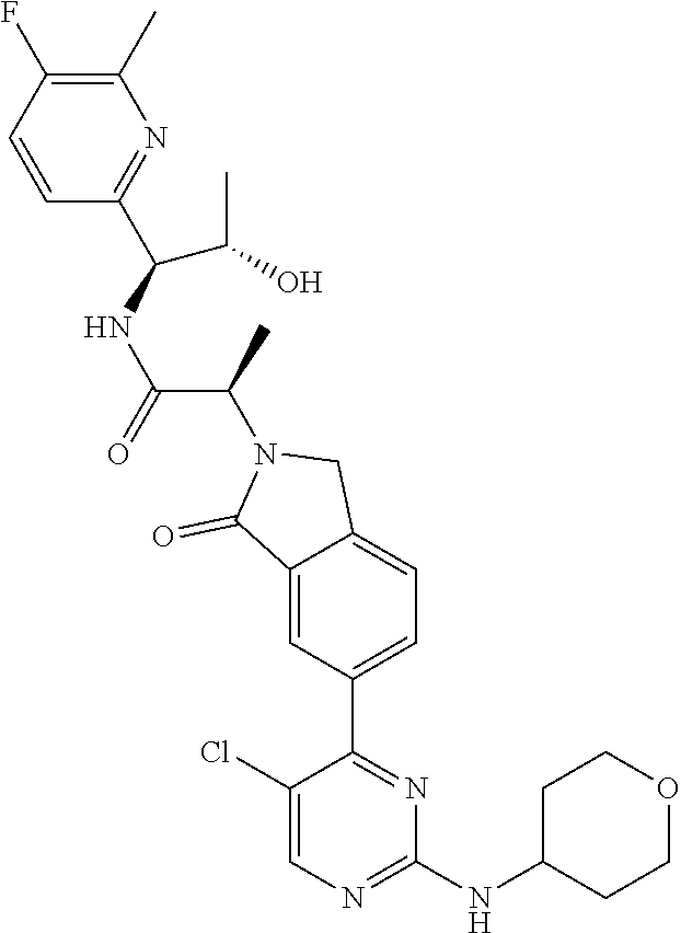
C1=CC(F)=C(C)N=C1C(C(O)C)NC(C(C)N1C(=O)C2=CC(C3=NC(NC4CCOCC4)=NC=C3Cl)=CC=C2C1)=O
